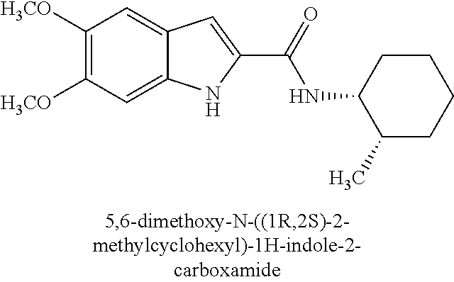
C12=CC([H3CO])=C([H3CO])C=C1C=C(C(=O)NC1C(C)CCCC1)N2
